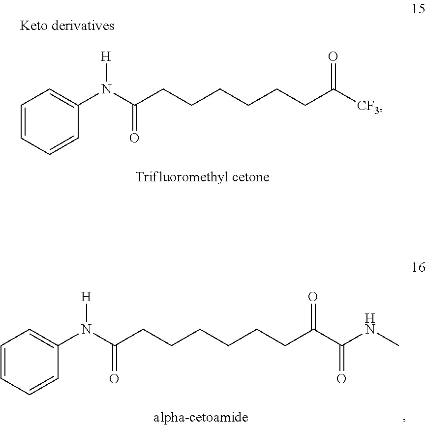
C1=CC=CC(N(C(CCCCCCC([CF3])=O)=O)[H])=C1.C1=CC=CC(N(C(CCCCCCC(C(NC)=O)=O)=O)[H])=C1
